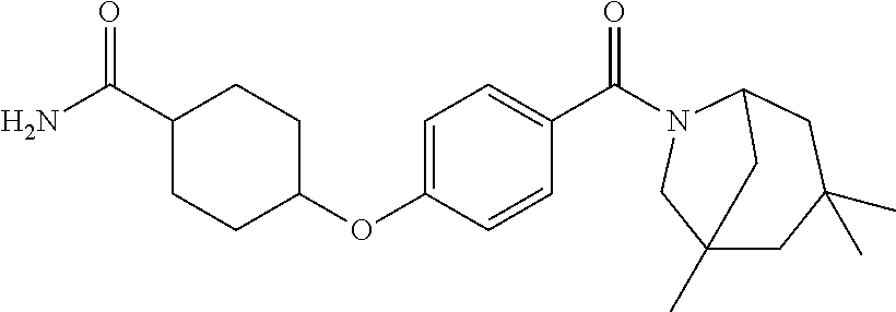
NC(C1CCC(OC2=CC=C(C(=O)N3C4CC(C)(C)CC(C)(C3)C4)C=C2)CC1)=O
